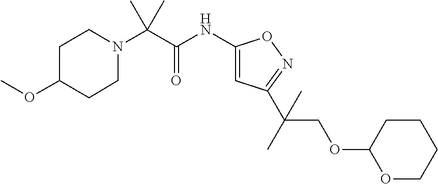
N1(C(C(NC2=CC(C(C)(COC3OCCCC3)C)=NO2)=O)(C)C)CCC(OC)CC1
